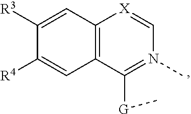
C12=C(C([G]C)=N(C)C=[X]1)C=C([R4])C([R3])=C2
